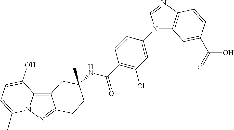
C12=C3N(N=C1CCC(C)(NC(C1=C(Cl)C=C(N4C5=C(N=C4)C=CC(C(=O)O)=C5)C=C1)=O)C2)C(C)=CC=C3O
